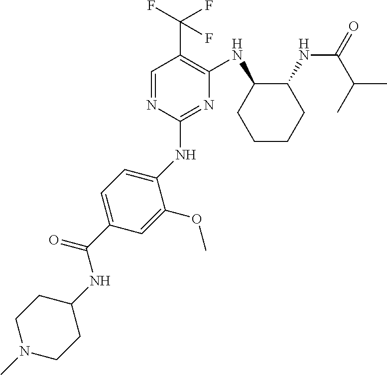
C1(NC2=CC=C(C(NC3CCN(C)CC3)=O)C=C2OC)=NC(NC2CCCCC2NC(=O)C(C)C)=C(C(F)(F)F)C=N1
